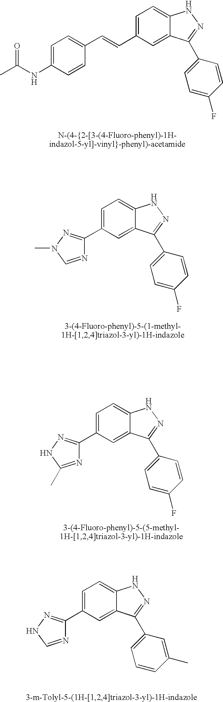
C1=C(C=CC2=CC=C(NC(C)=O)C=C2)C=C2C(=C1)NN=C2C1=CC=C(F)C=C1.C1=C(C2=NN(C)C=N2)C=C2C(=C1)NN=C2C1=CC=C(F)C=C1.C1=C(C2=NNC(C)=N2)C=C2C(=C1)NN=C2C1=CC=C(F)C=C1.C1=C(C2=NNC=N2)C=C2C(=C1)NN=C2C1=CC=CC(C)=C1
